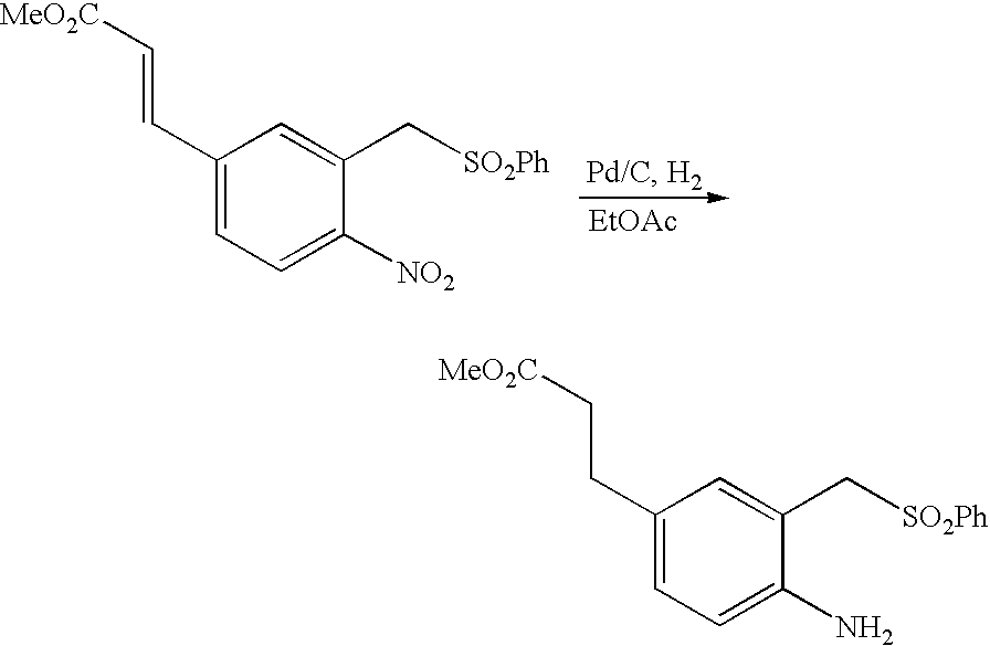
[EtOAc].C1(C=C[MeO2C])=CC=C([NO2])C(C[SO2Ph])=C1.C1(CC[MeO2C])=CC=C(N)C(C[SO2Ph])=C1
